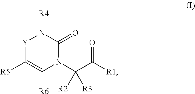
[Y]1C([R5])=C([R6])N(C(C([R1])=O)([R3])[R2])C(=O)N1[R4]
